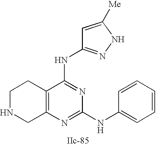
C12=C(N=C(NC3=CC=CC=C3)N=C1NC1=NNC([Me])=C1)CNCC2
